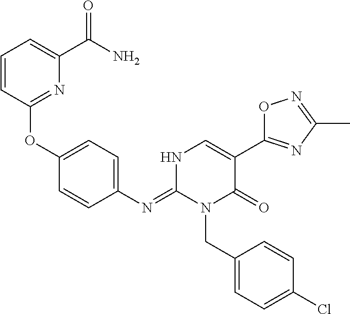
C1(OC2=NC(C(N)=O)=CC=C2)=CC=C(N=C2N(CC3=CC=C(Cl)C=C3)C(=O)C(C3=NC(C)=NO3)=CN2)C=C1
